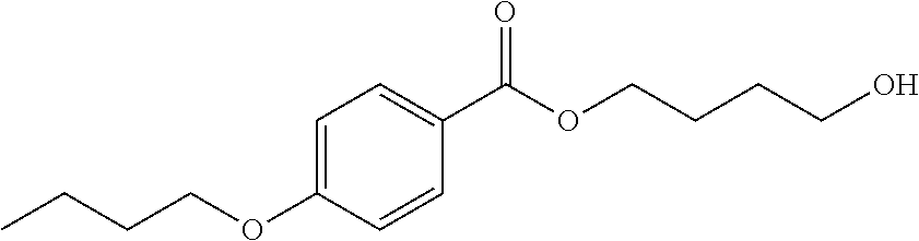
C1(C(OCCCCO)=O)=CC=C(OCCCC)C=C1
